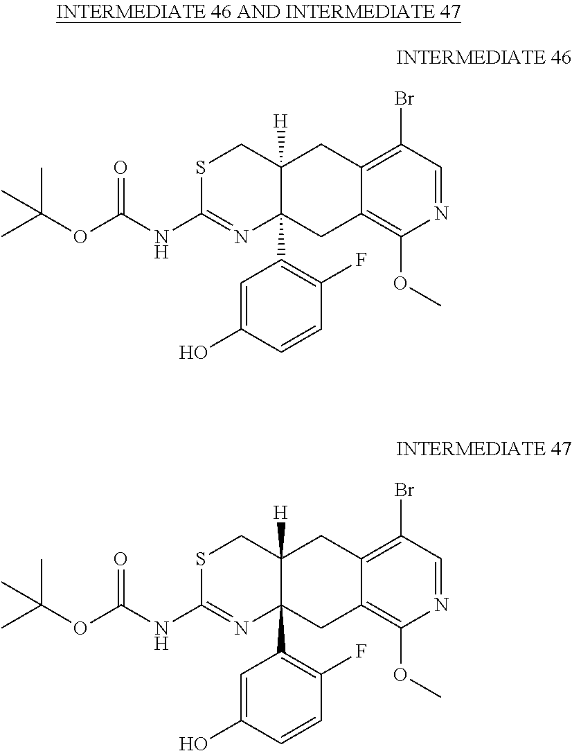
S1C(NC(OC(C)(C)C)=O)=NC2(C3=C(F)C=CC(O)=C3)C([H])(C1)CC1=C(Br)C=NC(OC)=C1C2.S1C(NC(OC(C)(C)C)=O)=NC2(C3=C(F)C=CC(O)=C3)C([H])(C1)CC1=C(Br)C=NC(OC)=C1C2
